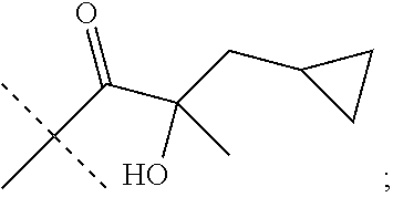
C(C(C(C)(C)C)=O)(CC1CC1)(C)O
